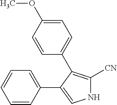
C1=CC(C2=CNC([CN])=C2C2=CC=C(OC)C=C2)=CC=C1
